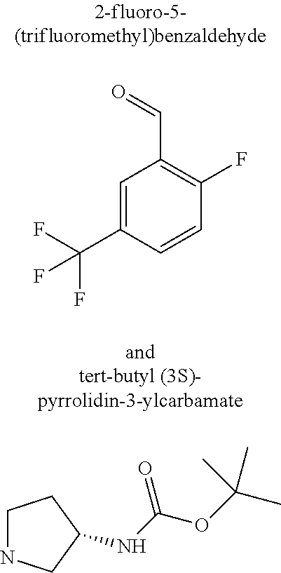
FC(C1=CC(C=O)=C(F)C=C1)(F)F.C1NCC(NC(OC(C)(C)C)=O)C1
